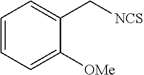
C1=CC=C([OMe])C(C[NCS])=C1
